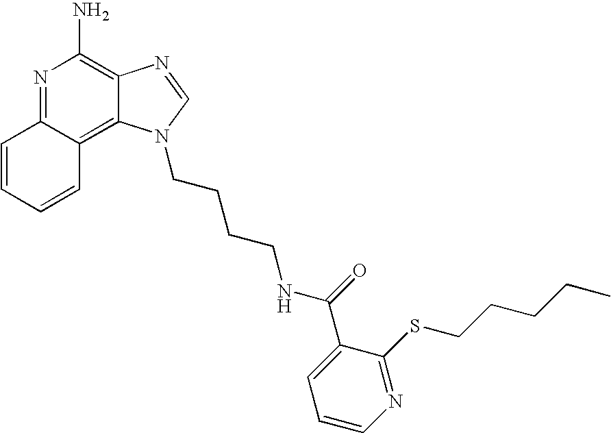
C1=CC=CC2=C3C(=C(N)N=C12)N=CN3CCCCNC(=O)C1=CC=CN=C1SCCCCC
